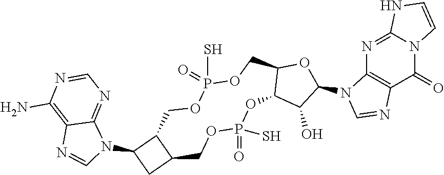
C1=NC(N)=C2C(=N1)N(C1CC3C1COP(=O)(S)OCC1C(OP(=O)(S)OC3)C(O)C(N3C4=C(C(=O)N5C(=N4)NC=C5)N=C3)O1)C=N2
